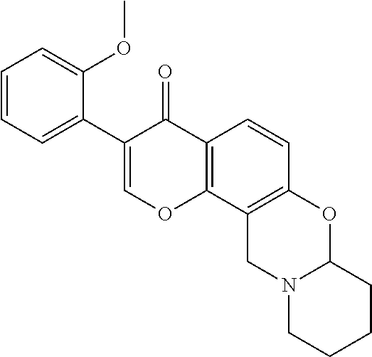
C1=CC=C(C2=COC3=C(C2=O)C=CC2=C3CN3C(O2)CCCC3)C(OC)=C1
